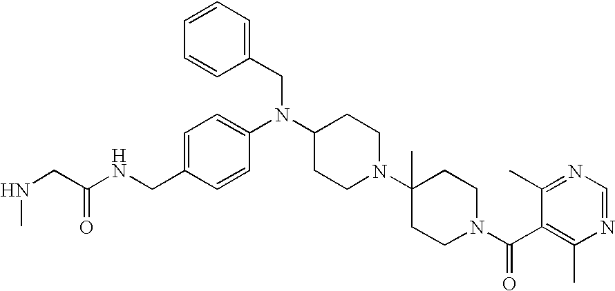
C1=C(CNC(=O)CNC)C=CC(N(CC2=CC=CC=C2)C2CCN(C3(C)CCN(C(=O)C4=C(C)N=CN=C4C)CC3)CC2)=C1
